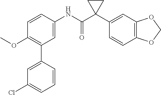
O(C1=C(C2=CC(Cl)=CC=C2)C=C(NC(C2(C3=CC4=C(C=C3)OCO4)CC2)=O)C=C1)C
